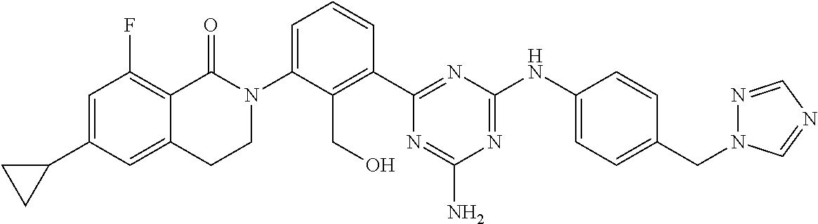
N1(C2=CC=CC(C3=NC(NC4=CC=C(CN5N=CN=C5)C=C4)=NC(N)=N3)=C2CO)C(=O)C2=C(F)C=C(C3CC3)C=C2CC1
